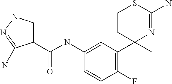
C1=C(NC(C2=CNN=C2N)=O)C=CC(F)=C1C1(C)N=C(N)SCC1
